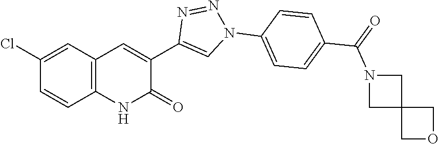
C12=C(C=C(Cl)C=C1)C=C(C1=CN(C3=CC=C(C(=O)N4CC5(COC5)C4)C=C3)N=N1)C(=O)N2
